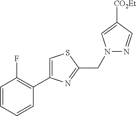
C1=CC=CC(C2=CSC(CN3N=CC([CO2Et])=C3)=N2)=C1F
